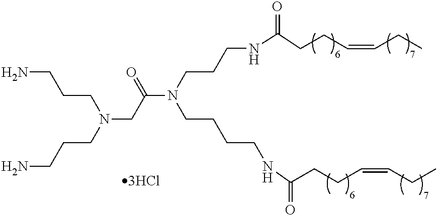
N(CC(N(CCCCNC(CCC=CCC)=O)CCCNC(=O)CCC=CCC)=O)(CCCN)CCCN
